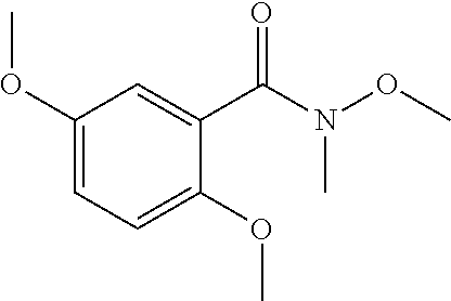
C1(OC)=CC=C(OC)C(C(N(OC)C)=O)=C1
